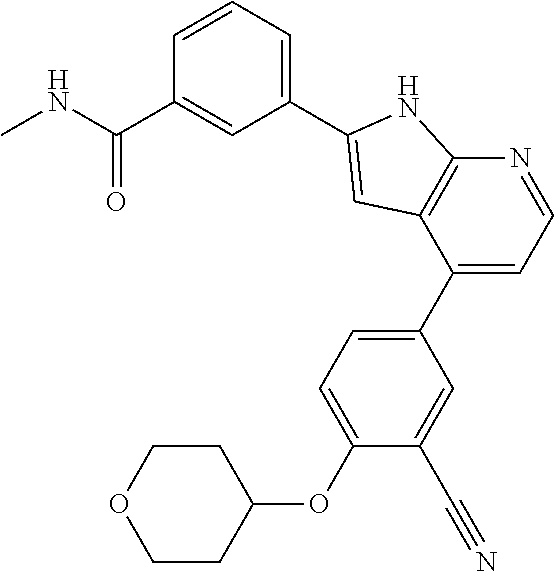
C1=CC=C(C2=CC3=C(N2)N=CC=C3C2=CC=C(OC3CCOCC3)C(C#N)=C2)C=C1C(NC)=O
